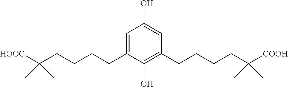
C1(O)=CC(CCCCC(C)(C)[COOH])=C(O)C(CCCCC(C)(C)[HOOC])=C1
